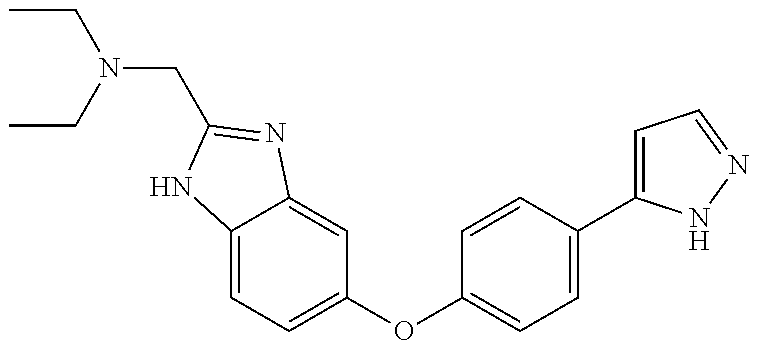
CCN(CC1=NC2=CC(OC3=CC=C(C4=CC=NN4)C=C3)=CC=C2N1)CC
